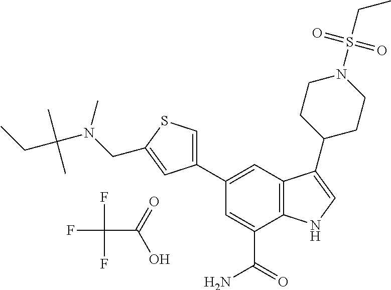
C1=C(C(=O)N)C2=C(C=C1C1=CSC(CN(C(CC)(C)C)C)=C1)C(C1CCN(S(CC)(=O)=O)CC1)=CN2.FC(F)(F)C(=O)O
